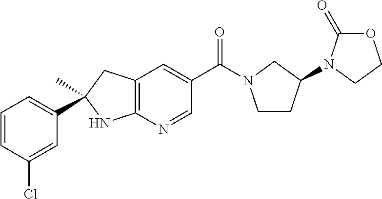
C1=CC(Cl)=CC(C2(C)CC3=C(N2)N=CC(C(=O)N2CCC(N4C(=O)OCC4)C2)=C3)=C1
